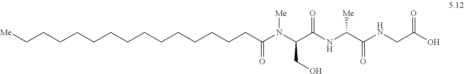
C(CCCCCCCCCCCCCC(N(C(C(NC(C(NCC(O)=O)=O)[Me])=O)CO)[Me])=O)[Me]
